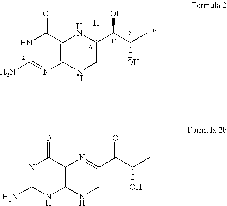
N1C(N)=NC2=C(C1=O)NC(C(C(C)O)O)([H])CN2.N1=C(N)NC2=C(C1=O)N=C(C(C(C)O)=O)CN2
